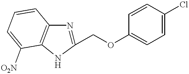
C1(COC2=CC=C(Cl)C=C2)=NC2=C(N1)C([O2N])=CC=C2
